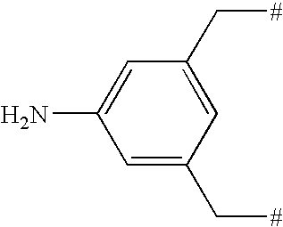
C1(N)=CC(C[#])=CC(C[#])=C1
